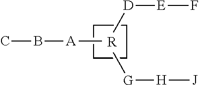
C1CCC1.CB[A]C.[D]([E]F)C.C[G][H][J].[R]
